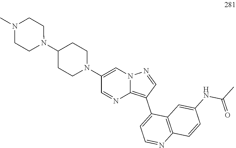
C1(N2CCC(N3CCN(C)CC3)CC2)=CN2C(=C(C3=CC=NC4=C3C=C(NC(C)=O)C=C4)C=N2)N=C1
